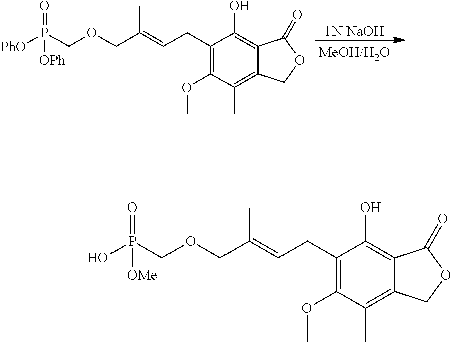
[PhO]P(COCC(=CCC1=C(OC)C(C)=C2C(=C1O)C(=O)OC2)C)([OPh])=O.[1N NaOH].OP(COCC(=CCC1=C(OC)C(C)=C2C(=C1O)C(=O)OC2)C)([OMe])=O
